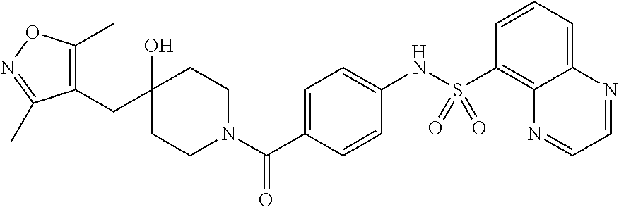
C1(CC2(O)CCN(C(C3=CC=C(NS(C4=C5C(=CC=C4)N=CC=N5)(=O)=O)C=C3)=O)CC2)=C(C)ON=C1C
